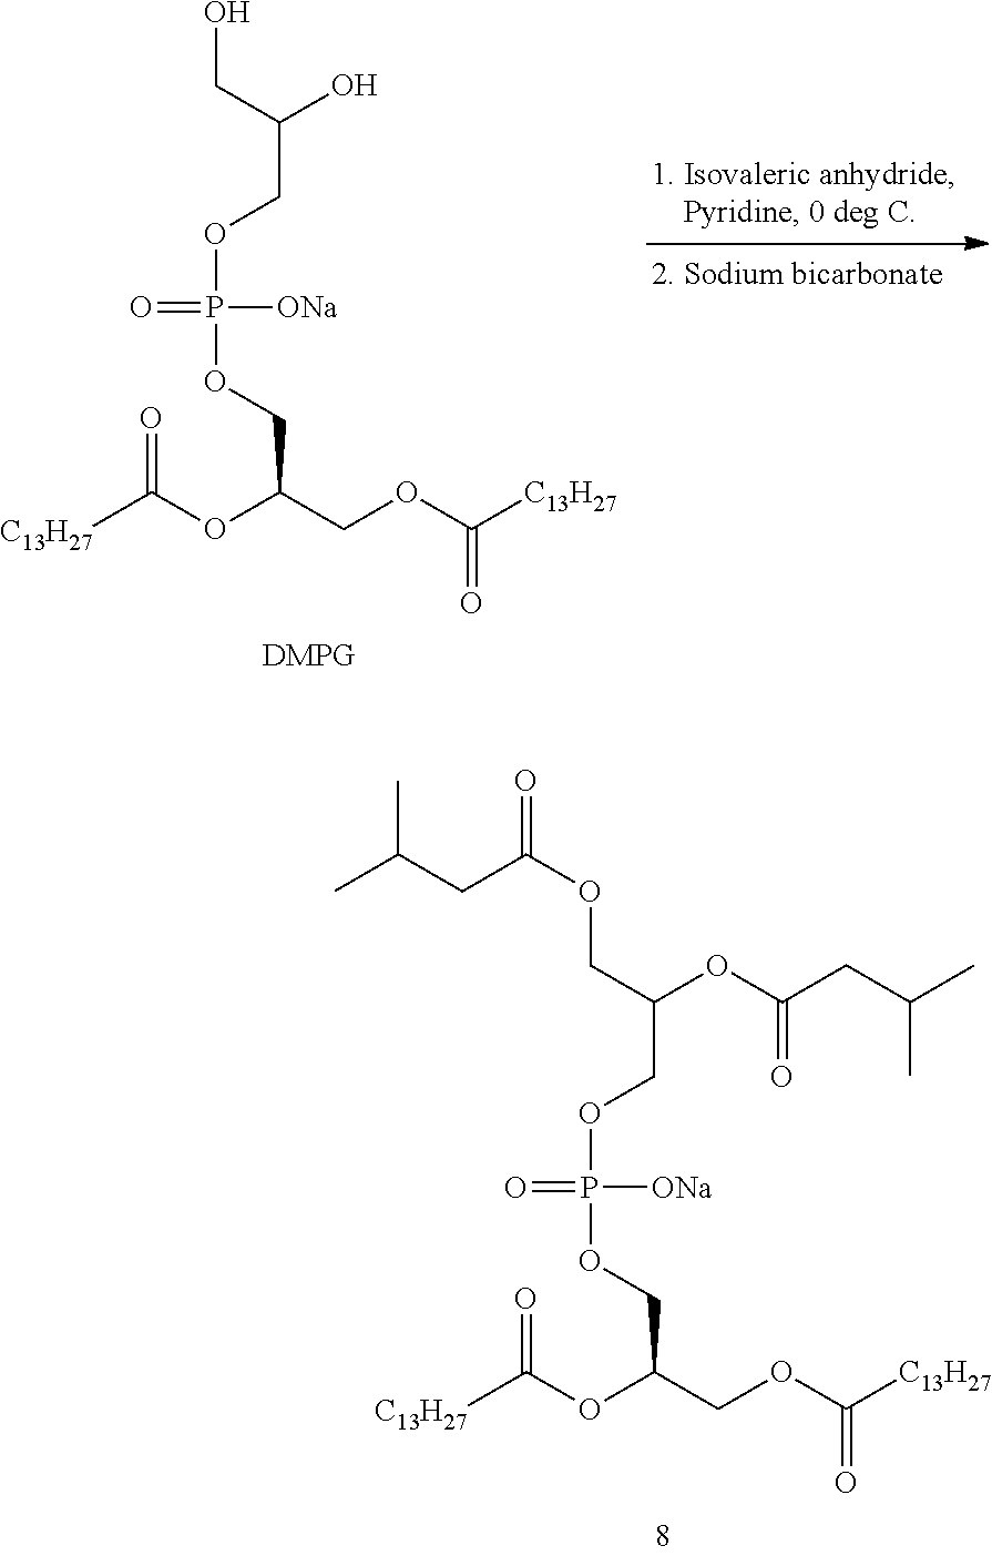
O=C(OC(COP(OCC(COC(CC(C)C)=O)OC(=O)CC(C)C)(=O)[ONa])COC(=O)[C13H27])[C13H27].O=C(OC(COC(=O)[C13H27])COP(OCC(CO)O)(=O)[ONa])[C13H27]
